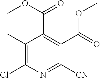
C1(C)=C(Cl)N=C([CN])C(C(=O)OC)=C1C(OC)=O
